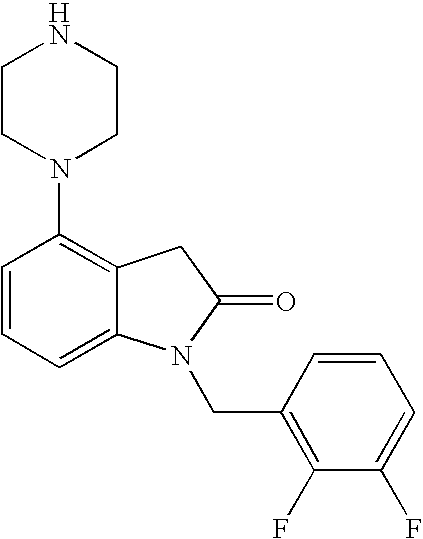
C1=CC=C2C(=C1N1CCNCC1)CC(=O)N2CC1=C(F)C(F)=CC=C1
